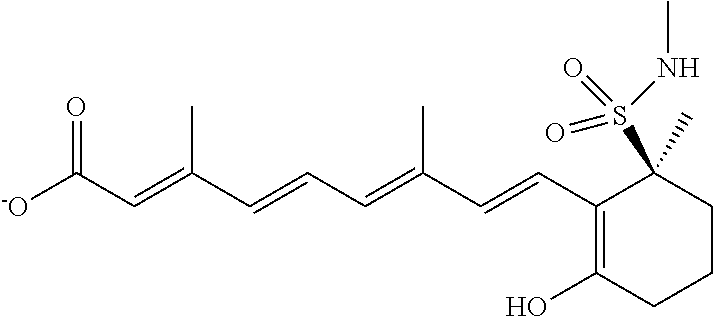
[-O]C(C=C(C=CC=C(C=CC1=C(O)CCCC1(S(=O)(=O)NC)C)C)C)=O
